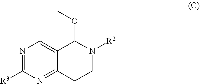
N1=C([R3])N=C2C(=C1)C(OC)N([R2])CC2
